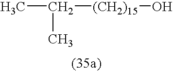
C(C)(C)[(CH2)15]O
